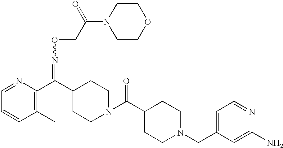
C1=NC(C(C2CCN(C(C3CCN(CC4=CC=NC(N)=C4)CC3)=O)CC2)=NOCC(N2CCOCC2)=O)=C(C)C=C1
